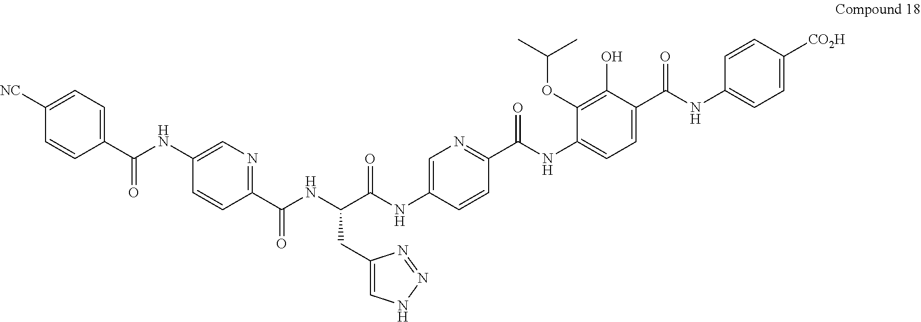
C1(CC(C(NC2=CN=C(C(NC3=CC=C(C(NC4=CC=C([CO2H])C=C4)=O)C(O)=C3OC(C)C)=O)C=C2)=O)NC(C2=NC=C(NC(C3=CC=C([NC])C=C3)=O)C=C2)=O)=CNN=N1
